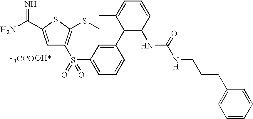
C1=C(S(C2=C(SC)SC(C(N)=N)=C2)(=O)=O)C=C(C2=C(NC(NCCCC3=CC=CC=C3)=O)C=CC=C2C)C=C1.[F3CCO]
